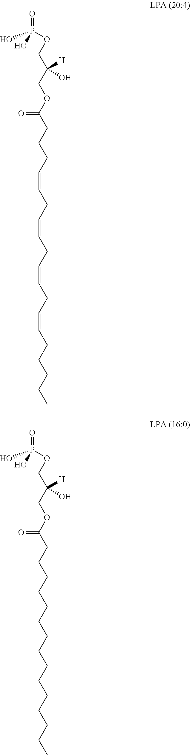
C(CCCCC)=CCC=CCC=CCC=CCCCC(OCC(COP(O)(=O)O)([H])O)=O.C(CCC(OCC(COP(O)(=O)O)([H])O)=O)CCCCCCCCCCCC
